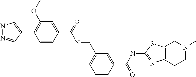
N1N=CC(C2=C(OC)C=C(C(=O)NCC3=CC=CC(C(=O)NC4=NC5=C(S4)CN(C)CC5)=C3)C=C2)=C1
